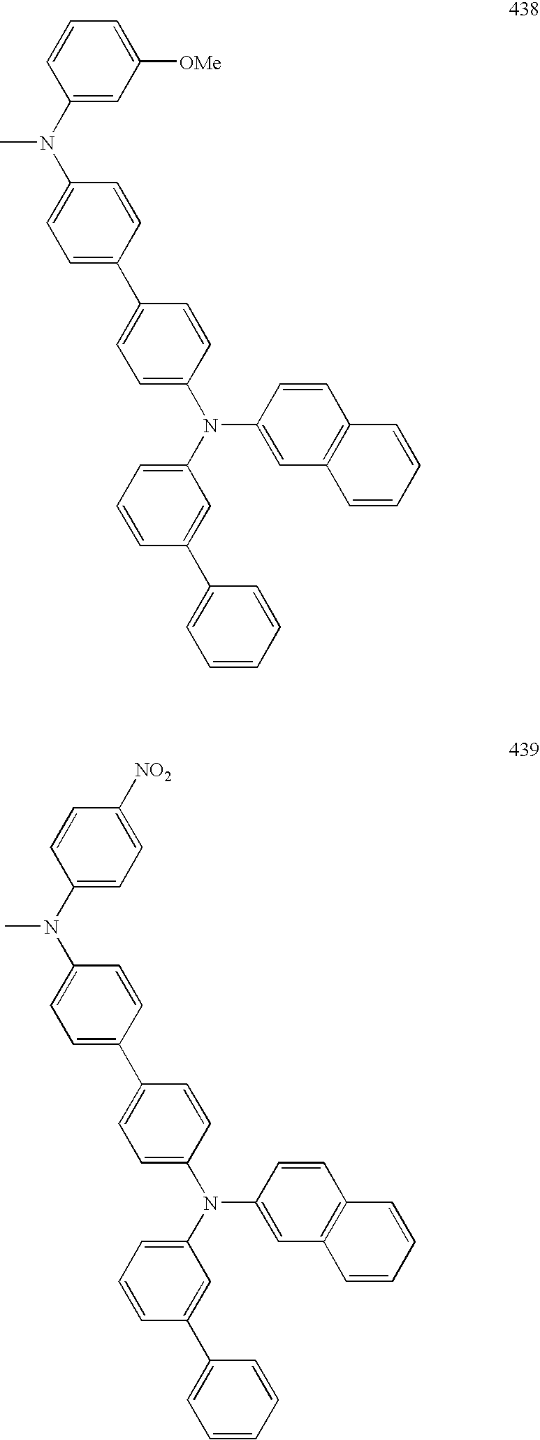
C1(C2=CC=C(N(C3=CC=CC(C4=CC=CC=C4)=C3)C3=CC4=C(C=C3)C=CC=C4)C=C2)=CC=C(N(C2=CC([OMe])=CC=C2)C)C=C1.C1(C2=CC=C(N(C3=CC=CC(C4=CC=CC=C4)=C3)C3=CC4=C(C=C3)C=CC=C4)C=C2)=CC=C(N(C2=CC=C([NO2])C=C2)C)C=C1
